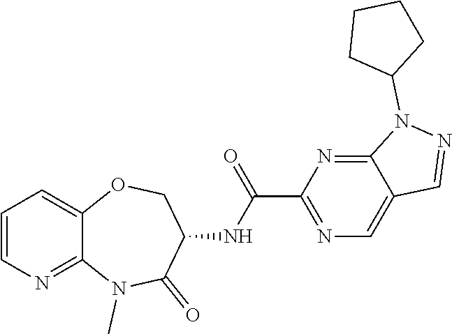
C1=CN=C2C(=C1)OCC(NC(C1=NC=C3C(=N1)N(C1CCCC1)N=C3)=O)C(=O)N2C
